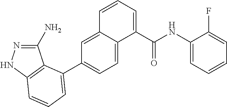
C1(N)=NNC2=C1C(C1=CC=C3C(=C1)C=CC=C3C(NC1=CC=CC=C1F)=O)=CC=C2
